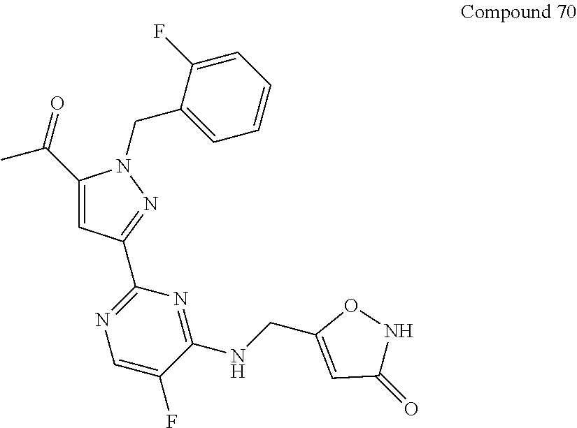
C(C1=CC(C2=NC=C(F)C(NCC3=CC(=O)NO3)=N2)=NN1CC1=CC=CC=C1F)(=O)C
